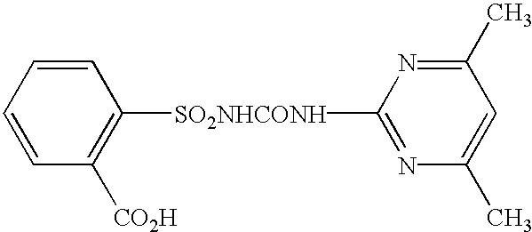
C1=CC([CO2H])=C([SO2NHCONH]C2=NC(C)=CC(C)=N2)C=C1
